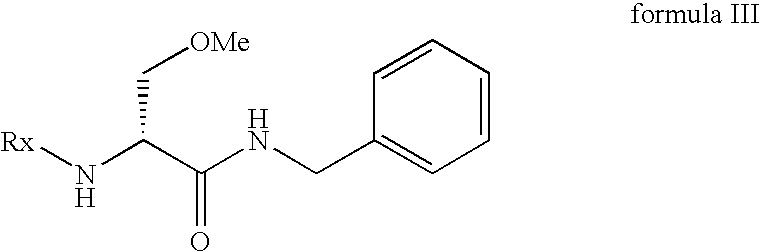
[Rx]NC(C(NCC1=CC=CC=C1)=O)C[OMe]
